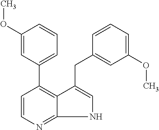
C1(OC)=CC(C2=C3C(=NC=C2)NC=C3CC2=CC(OC)=CC=C2)=CC=C1
